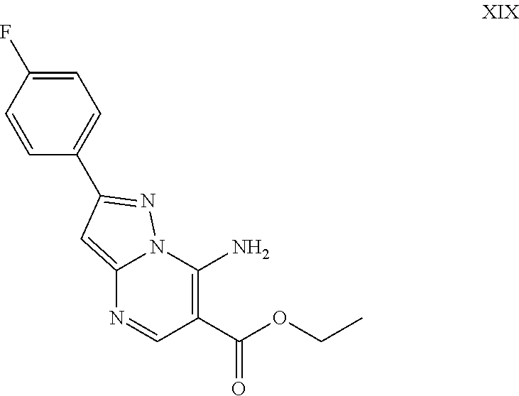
C12=CC(C3=CC=C(F)C=C3)=NN1C(N)=C(C(OCC)=O)C=N2
